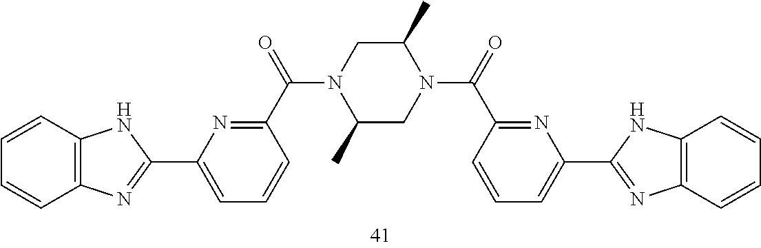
C1=CC2=C(C=C1)N=C(C1=CC=CC(C(=O)N3C(C)CN(C(=O)C4=NC(C5=NC6=C(N5)C=CC=C6)=CC=C4)C(C)C3)=N1)N2
